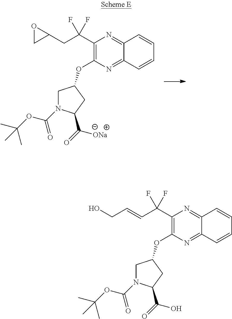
C1N(C(OC(C)(C)C)=O)C(C(=O)[ONa])CC1OC1=C(C(CC2OC2)(F)F)N=C2C(=N1)C=CC=C2.C1N(C(OC(C)(C)C)=O)C(C(=O)O)CC1OC1=C(C(C=CCO)(F)F)N=C2C(=N1)C=CC=C2
